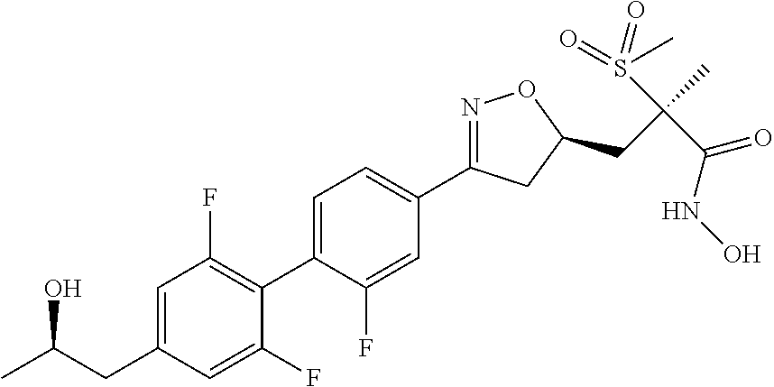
C1(C2=C(F)C=C(CC(C)O)C=C2F)=CC=C(C2=NOC(CC(C)(S(=O)(C)=O)C(NO)=O)C2)C=C1F
